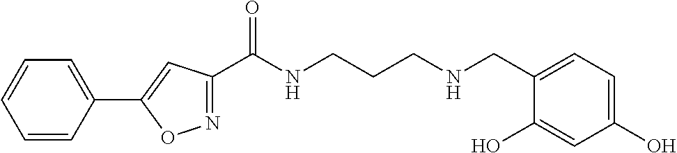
C1=CC(C2=CC(C(NCCCNCC3=CC=C(O)C=C3O)=O)=NO2)=CC=C1
